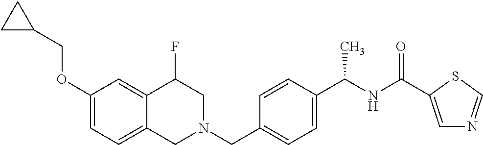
C1(OCC2CC2)=CC=C2C(=C1)C(F)CN(CC1=CC=C(C(NC(=O)C3=CN=CS3)C)C=C1)C2
